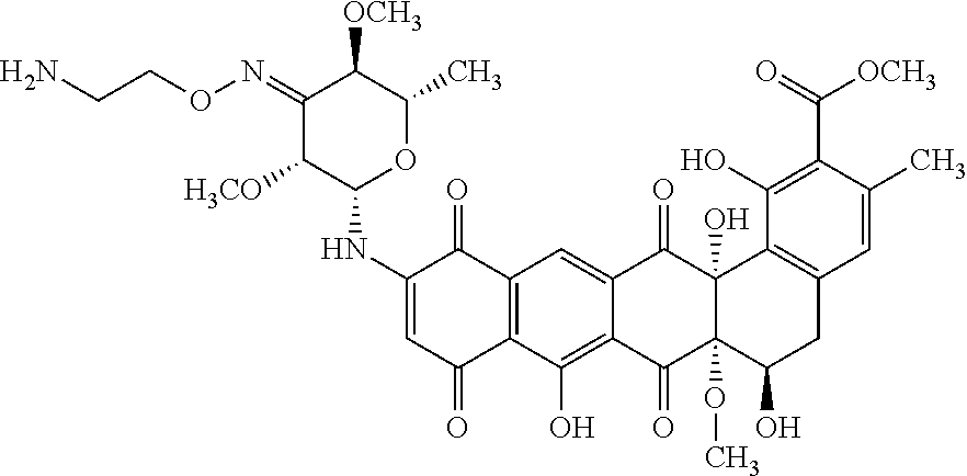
C1(NC2OC(C)C([OCH3])C(=NOCCN)C2[H3CO])=CC(=O)C2=C(C1=O)C=C1C(=C2O)C(=O)C2(OC)C(O)(C1=O)C1=C(CC2O)C=C(C)C(C(=O)[OCH3])=C1O
